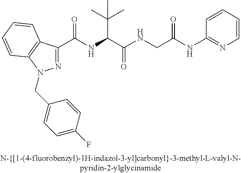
C(=O)(NC(C(C)(C)C)C(=O)NCC(NC1=NC=CC=C1)=O)C1=NN(CC2=CC=C(F)C=C2)C2=C1C=CC=C2
